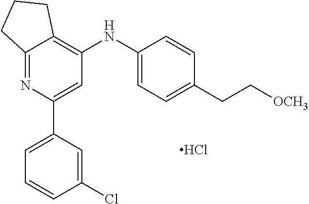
C1(Cl)=CC(C2=CC(NC3=CC=C(CC[OCH3])C=C3)=C3C(=N2)CCC3)=CC=C1.Cl
